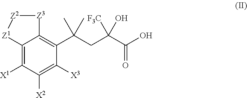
C12=C([X1])C([X2])=C([X3])C(C(CC(C(O)=O)([F3C])O)(C)C)=C1[Z3][Z2][Z1]2
